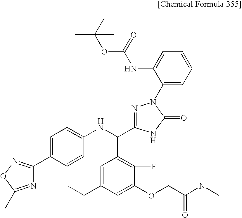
C1=C(C2=NOC(C)=N2)C=CC(NC(C2=C(F)C(OCC(N(C)C)=O)=CC(CC)=C2)C2=NN(C3=CC=CC=C3NC(OC(C)(C)C)=O)C(=O)N2)=C1
